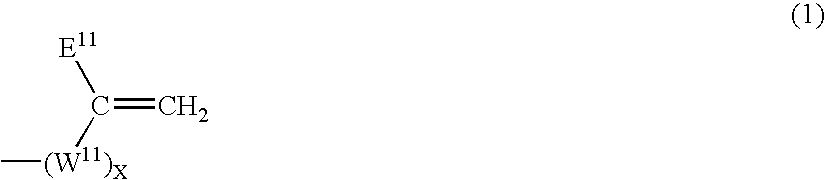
C=C([(W11)X]C)[E11]
